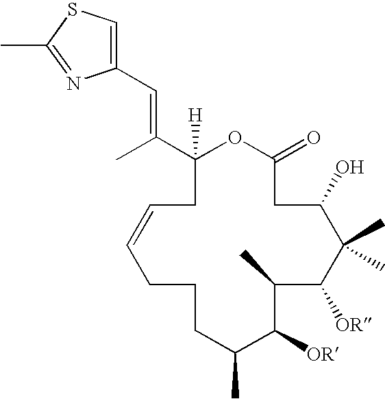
C1(=O)OC([H])(C(C)=CC2=CSC(C)=N2)CC=CCCCC(C)C([OR])C(C)C([OR])C(C)(C)C(O)C1
